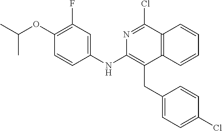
C1(NC2=C(CC3=CC=C(Cl)C=C3)C3=C(C(Cl)=N2)C=CC=C3)=CC(F)=C(OC(C)C)C=C1
